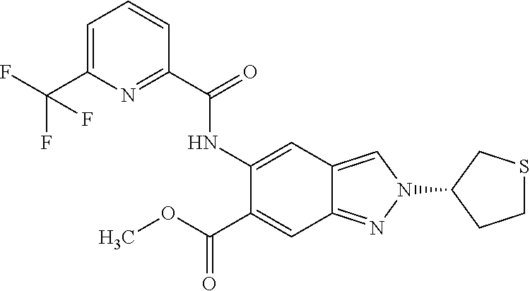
C1=C(C(F)(F)F)N=C(C(=O)NC2=CC3=CN(C4CCSC4)N=C3C=C2C(OC)=O)C=C1
